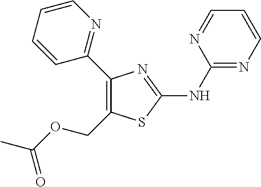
C1(NC2=NC(C3=NC=CC=C3)=C(COC(C)=O)S2)=NC=CC=N1
